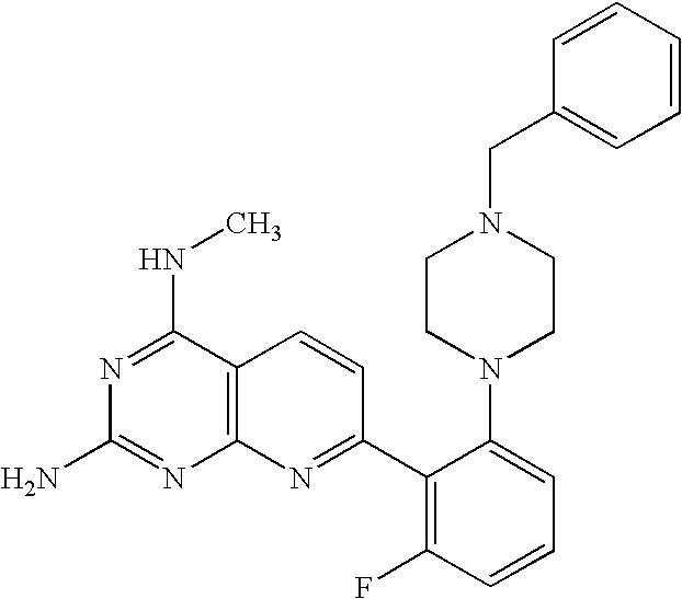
C12=C(C(NC)=NC(N)=N1)C=CC(C1=C(F)C=CC=C1N1CCN(CC3=CC=CC=C3)CC1)=N2
